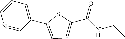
C1=CN=CC(C2=CC=C(C(NCC)=O)S2)=C1
